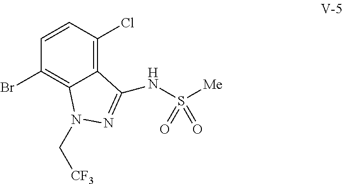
C1=CC(Cl)=C2C(=C1Br)N(C[CF3])N=C2NS([Me])(=O)=O
